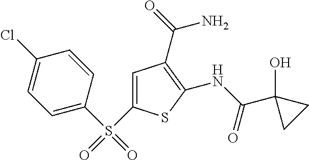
C1(NC(=O)C2(O)CC2)=C(C(=O)N)C=C(S(=O)(C2=CC=C(Cl)C=C2)=O)S1
